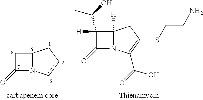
C12N(ccC1)C(=O)C2.C12([H])N(C(C(=O)O)=C(SCCN)C1)C(=O)C2([H])C(O)C
